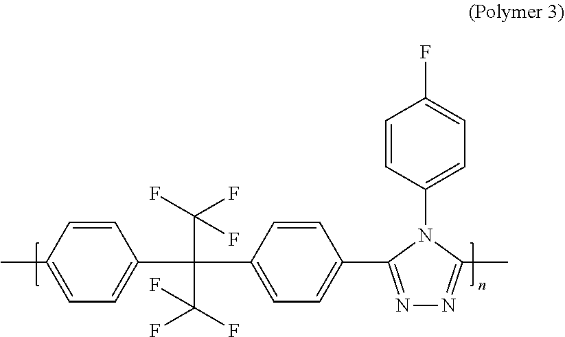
C1=CC(C)=CC=C1C(C1=CC=C(C2=NN=C(C)N2C2=CC=C(F)C=C2)C=C1)(C(F)(F)F)C(F)(F)F
